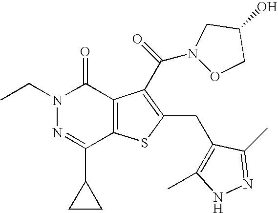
N1(CC)N=C(C2CC2)C2=C(C1=O)C(C(N1OCC(O)C1)=O)=C(CC1=C(C)NN=C1C)S2
